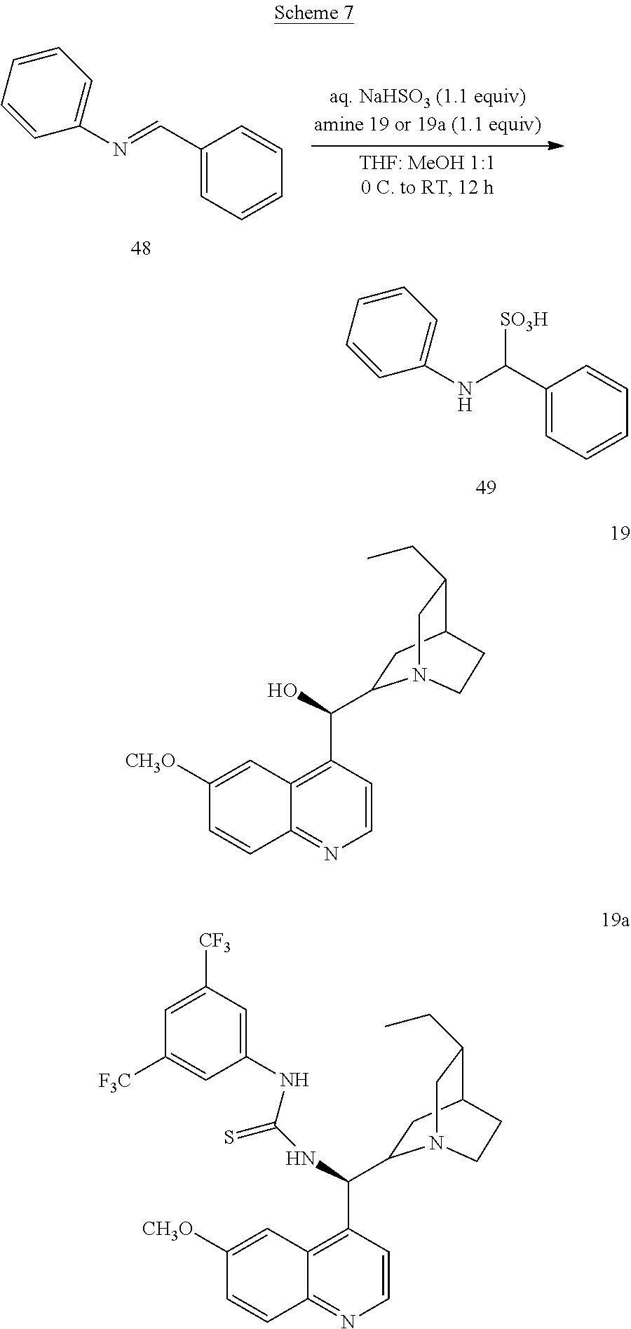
C1(N=CC2=CC=CC=C2)=CC=CC=C1.C1(NC(C2=CC=CC=C2)[SO3H])=CC=CC=C1.C1=CC(C(O)C2CC3C(CC)CN2CC3)=C2C(=N1)C=CC([CH3O])=C2.C1=CC(C(NC(=S)NC2=CC([CF3])=CC([F3C])=C2)C2CC3C(CC)CN2CC3)=C2C(=N1)C=CC([CH3O])=C2
